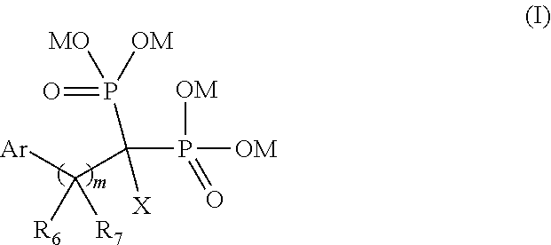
C(C(P([OM])([OM])=O)(P(=O)([MO])[OM])[X])([Ar])([R6])[R7]
